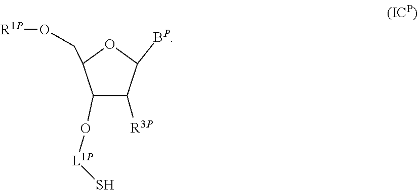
O([L1P]S)C1C(CO[R1P])OC([BP])C1[R3P]
